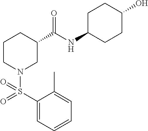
C1(S(=O)(N2CC(C(NC3CCC(O)CC3)=O)CCC2)=O)=CC=CC=C1C
